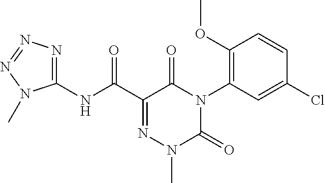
C1(NC(C2=NN(C)C(=O)N(C3=C(OC)C=CC(Cl)=C3)C2=O)=O)=NN=NN1C
